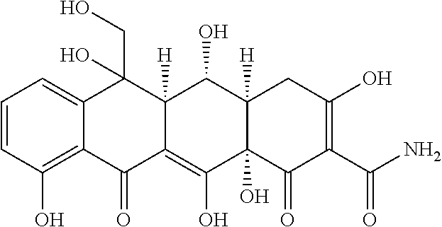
C1=CC(O)=C2C(=C1)C(CO)(O)C1([H])C(=C(O)C3(O)C([H])(C1O)CC(O)=C(C(N)=O)C3=O)C2=O
